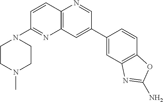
C1=CC2=C(N=C1N1CCN(C)CC1)C=C(C1=CC3=C(C=C1)OC(N)=N3)C=N2
